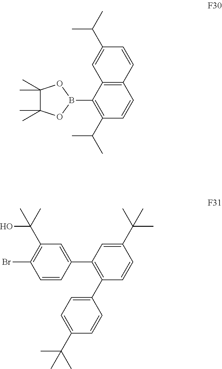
C1(C)(C)C(C)(C)OB(C2=C(C(C)C)C=CC3=C2C=C(C(C)C)C=C3)O1.C1=CC(C2=C(C3=CC=C(C(C)(C)C)C=C3)C=CC(C(C)(C)C)=C2)=CC(C(C)(O)C)=C1Br
